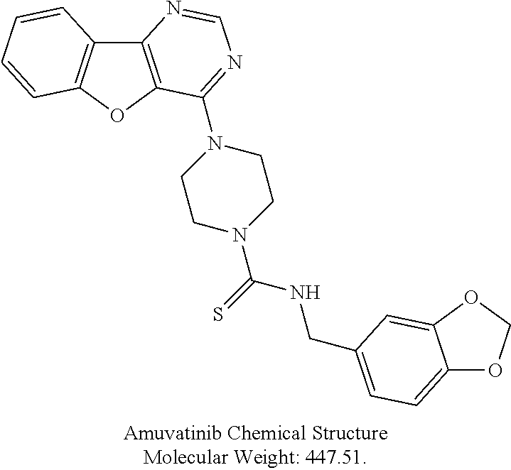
C12=C(OC3=C1C=CC=C3)C(N1CCN(C(=S)NCC3=CC=C4C(=C3)OCO4)CC1)=NC=N2
